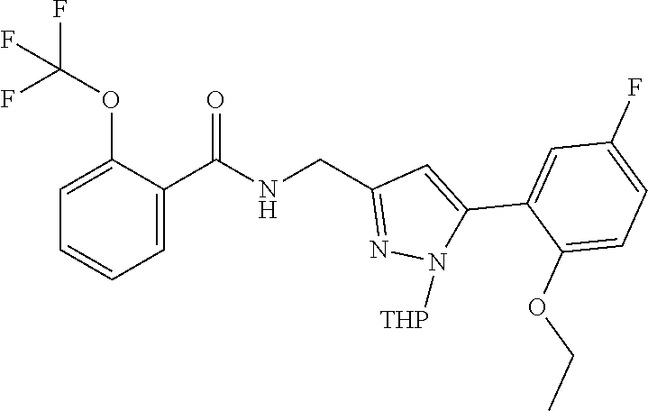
C1=C(C(NCC2=NN([THP])C(C3=CC(F)=CC=C3OCC)=C2)=O)C(OC(F)(F)F)=CC=C1
